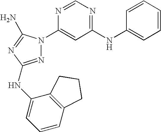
N1=C(NC2=CC=CC3=C2CCC3)N=C(N)N1C1=CC(NC2=CC=CC=C2)=NC=N1
